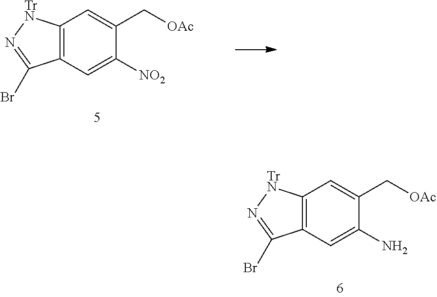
C12=C(C=C(N)C(C[OAc])=C1)C(Br)=N[TrN]2.C12=C(C=C([NO2])C(C[OAc])=C1)C(Br)=N[TrN]2
